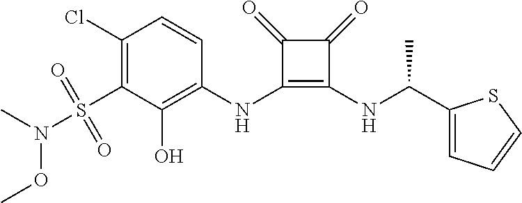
C1(Cl)=C(S(=O)(=O)N(C)OC)C(O)=C(NC2=C(NC(C3=CC=CS3)C)C(=O)C2=O)C=C1
